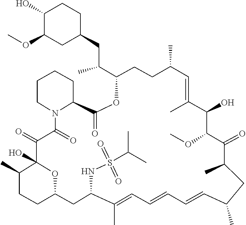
O(C1C(O)C(C)=CC(C)CCC(C(CC2CC(OC)C(O)CC2)C)OC(=O)C2CCCCN2C(=O)C(=O)C2(O)C(C)CCC(CC(NS(=O)(=O)C(C)C)C(C)=CC=CC=CC(C)CC(C)C1=O)O2)C
